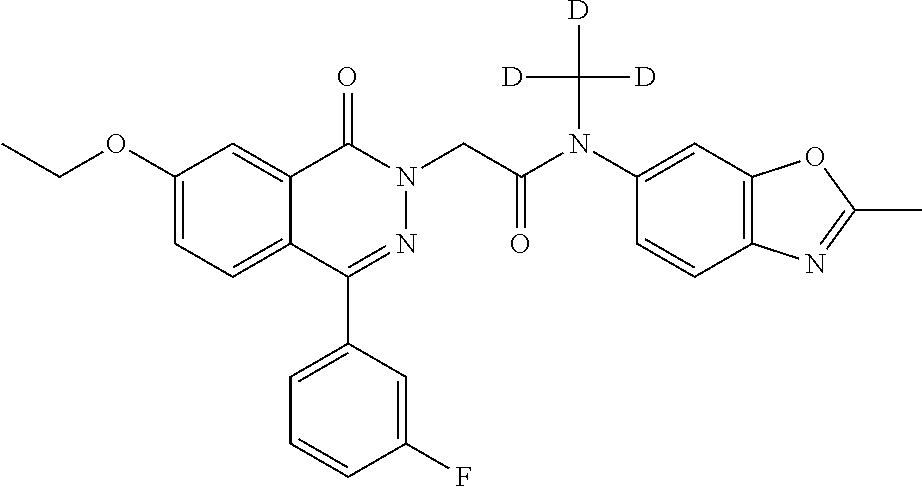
C1(OCC)=CC=C2C(=C1)C(=O)N(CC(N(C1=CC3=C(C=C1)N=C(C)O3)C([D])([D])[D])=O)N=C2C1=CC=CC(F)=C1
